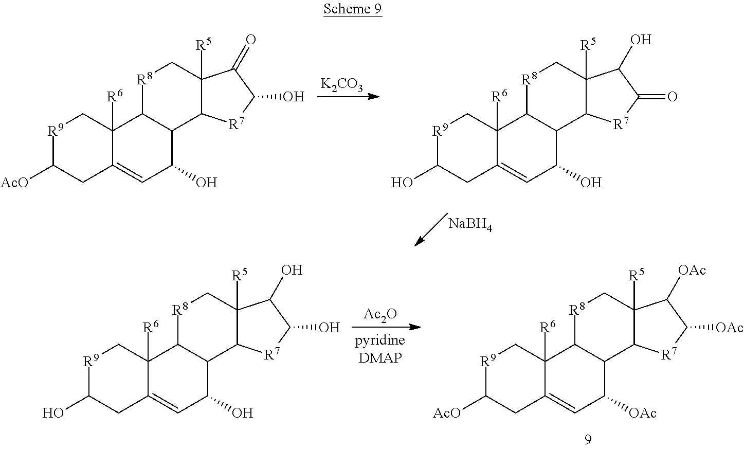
[K2CO3].[NaBH4].[R9]1C([AcO])CC2=CC(O)C3C(C2([R6])C1)[R8]CC1([R5])C3[R7]C(O)C1=O.[R9]1C(O)CC2=CC(O)C3C(C2([R6])C1)[R8]CC1([R5])C3[R7]C(=O)C1O.[Ac2O].[R9]1C(O)CC2=CC(O)C3C(C2([R6])C1)[R8]CC1([R5])C3[R7]C(O)C1O.[R9]1C([AcO])CC2=CC([OAc])C3C(C2([R6])C1)[R8]CC1([R5])C3[R7]C([OAc])C1[OAc]
